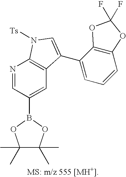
C1(C)(C)C(C)(C)OB(C2=CC3=C(N=C2)N([Ts])C=C3C2=CC=CC3=C2OC(F)(F)O3)O1
